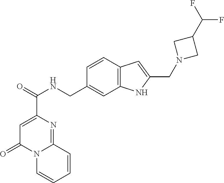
C1=C(C(=O)NCC2=CC3=C(C=C2)C=C(CN2CC(C(F)F)C2)N3)N=C2N(C1=O)C=CC=C2
